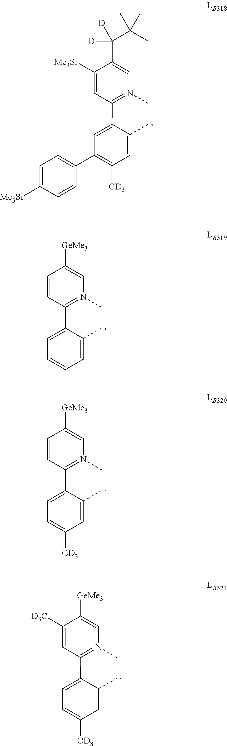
C1(C(C(C)(C)C)([D])[D])=CN(C)=C(C2=CC(C3=CC=C([Me3Si])C=C3)=C([CD3])C=C2C)C=C1[Me3Si].C1([GeMe3])=CN(C)=C(C2=CC=CC=C2C)C=C1.C1([GeMe3])=CN(C)=C(C2=CC=C([CD3])C=C2C)C=C1.C1([GeMe3])=CN(C)=C(C2=CC=C([CD3])C=C2C)C=C1[D3C]
